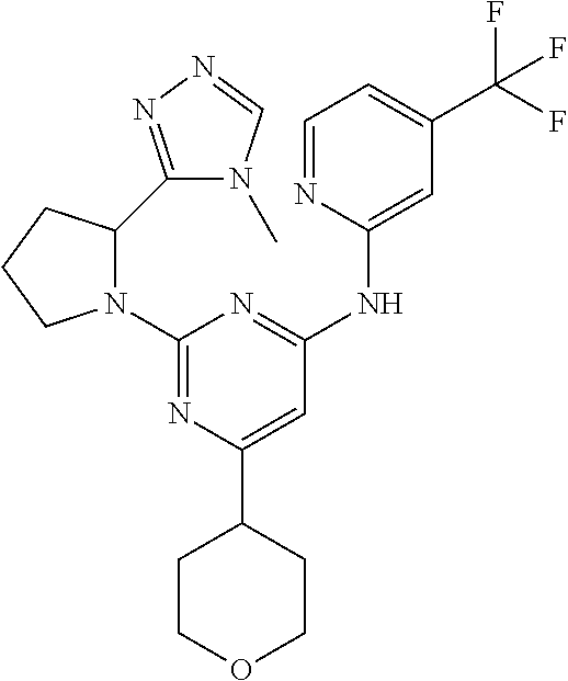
C1(C2CCOCC2)=CC(NC2=CC(C(F)(F)F)=CC=N2)=NC(N2C(C3=NN=CN3C)CCC2)=N1
